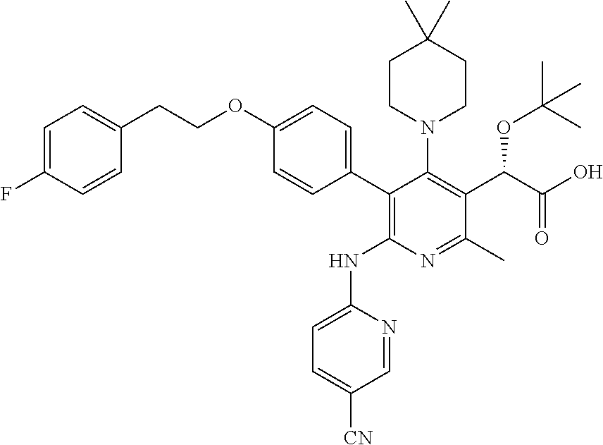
C1=C(F)C=CC(CCOC2=CC=C(C3=C(NC4=CC=C([CN])C=N4)N=C(C)C(C(C(O)=O)OC(C)(C)C)=C3N3CCC(C)(C)CC3)C=C2)=C1
